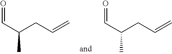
C(C(CC=C)C)=O.C(C(CC=C)C)=O
